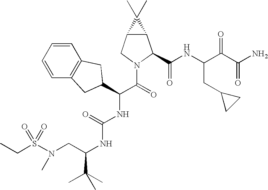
S(N(CC(NC(NC(C(=O)N1C(C(NC(C(C(N)=O)=O)CC2CC2)=O)C2C(C1)C2(C)C)C1CC2=C(C=CC=C2)C1)=O)C(C)(C)C)C)(=O)(=O)CC
